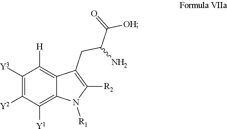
C1([Y3])=C([Y2])C([Y1])=C2C(=C1[H])C(CC(N)C(=O)[OH])=C([R2])N2[R1]
